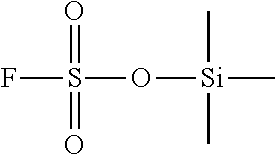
FS(O[Si](C)(C)C)(=O)=O
